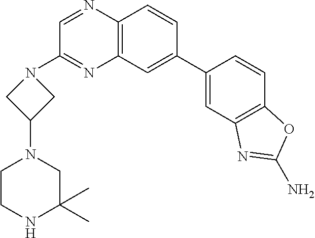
C1(C2=CC3=C(C=C2)N=CC(N2CC(N4CCNC(C)(C)C4)C2)=N3)=CC2=C(C=C1)OC(N)=N2
